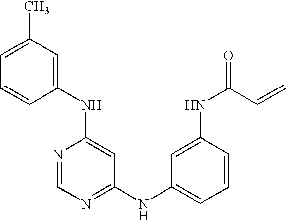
C1(C)=CC=CC(NC2=CC(NC3=CC=CC(NC(C=C)=O)=C3)=NC=N2)=C1
